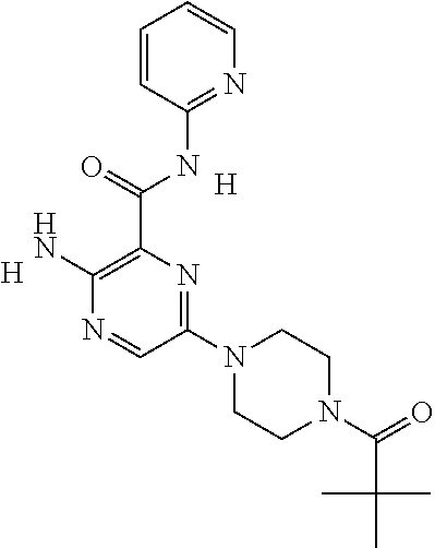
[H].[H].C1(N2CCN(C(=O)C(C)(C)C)CC2)=NC(C(=O)NC2=NC=CC=C2)=C(N)N=C1
